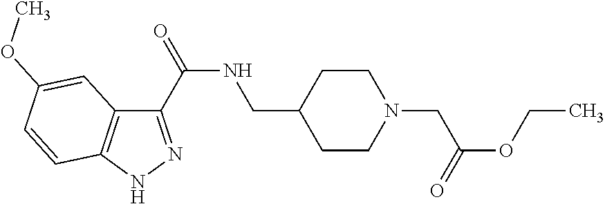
C1(C(=O)NCC2CCN(CC(=O)OCC)CC2)=NNC2=C1C=C(OC)C=C2
